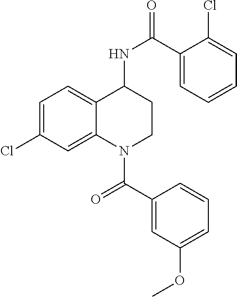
C1=C(Cl)C=C2C(=C1)C(NC(C1=CC=CC=C1Cl)=O)CCN2C(=O)C1=CC(OC)=CC=C1
